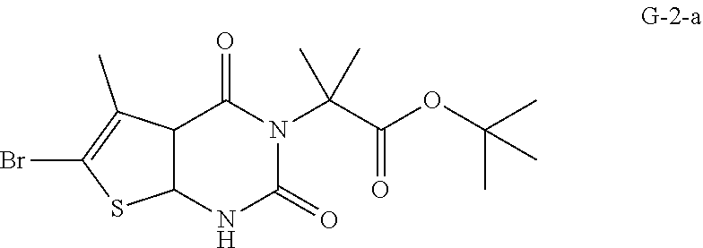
BrC1=C(C)C2C(S1)NC(=O)N(C(C(OC(C)(C)C)=O)(C)C)C2=O
